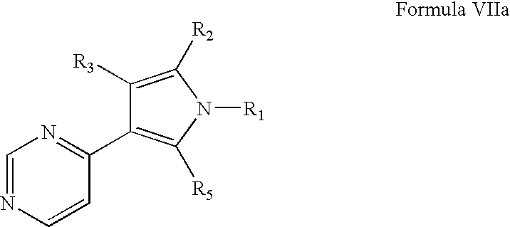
C1(C2=C([R5])N([R1])C([R2])=C2[R3])=NC=NC=C1
